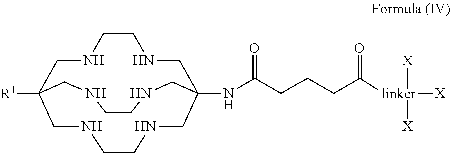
[linker](C(CCCC(NC12CNCCNCC([R1])(CNCCNC1)CNCCNC2)=O)=O)([X])([X])[X]
